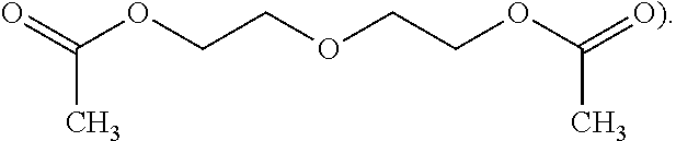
O=C(OCCOCCOC(=[O)])C)C
